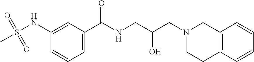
C1(NS(C)(=O)=O)=CC(C(NCC(CN2CCC3=C(C2)C=CC=C3)O)=O)=CC=C1
